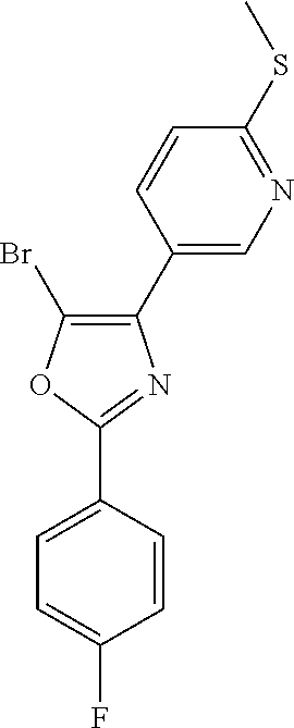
C1(C2=CN=C(SC)C=C2)=C(Br)OC(C2=CC=C(F)C=C2)=N1
